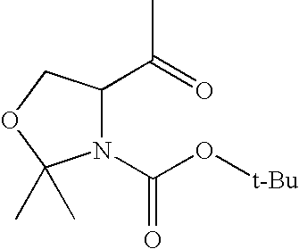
N1(C(O[t-Bu])=O)C(C(=O)C)COC1(C)C
